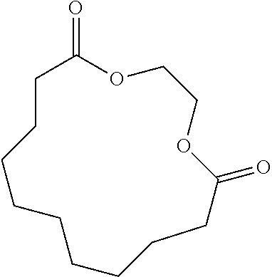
C1CCCCCCCCC(=O)OCCOC1=O
